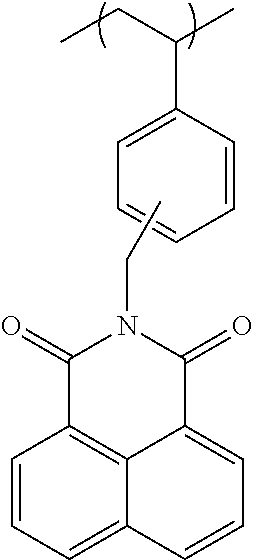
C1=CC(C(CC)C)=CC=C1.C1=CC=C2C3=C1C(=O)N(CC)C(=O)C3=CC=C2
